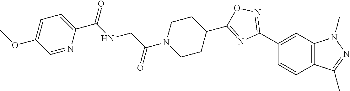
C1(C2=NOC(C3CCN(C(CNC(C4=CC=C(OC)C=N4)=O)=O)CC3)=N2)=CC2=C(C=C1)C(C)=NN2C
